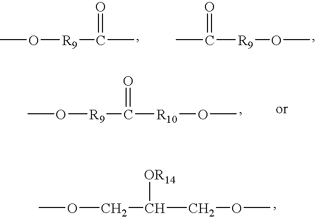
CO[R9]C(C)=O.CC([R9]OC)=O.COCC(COC)[OR14].CO[R9]C([R10]OC)=O
